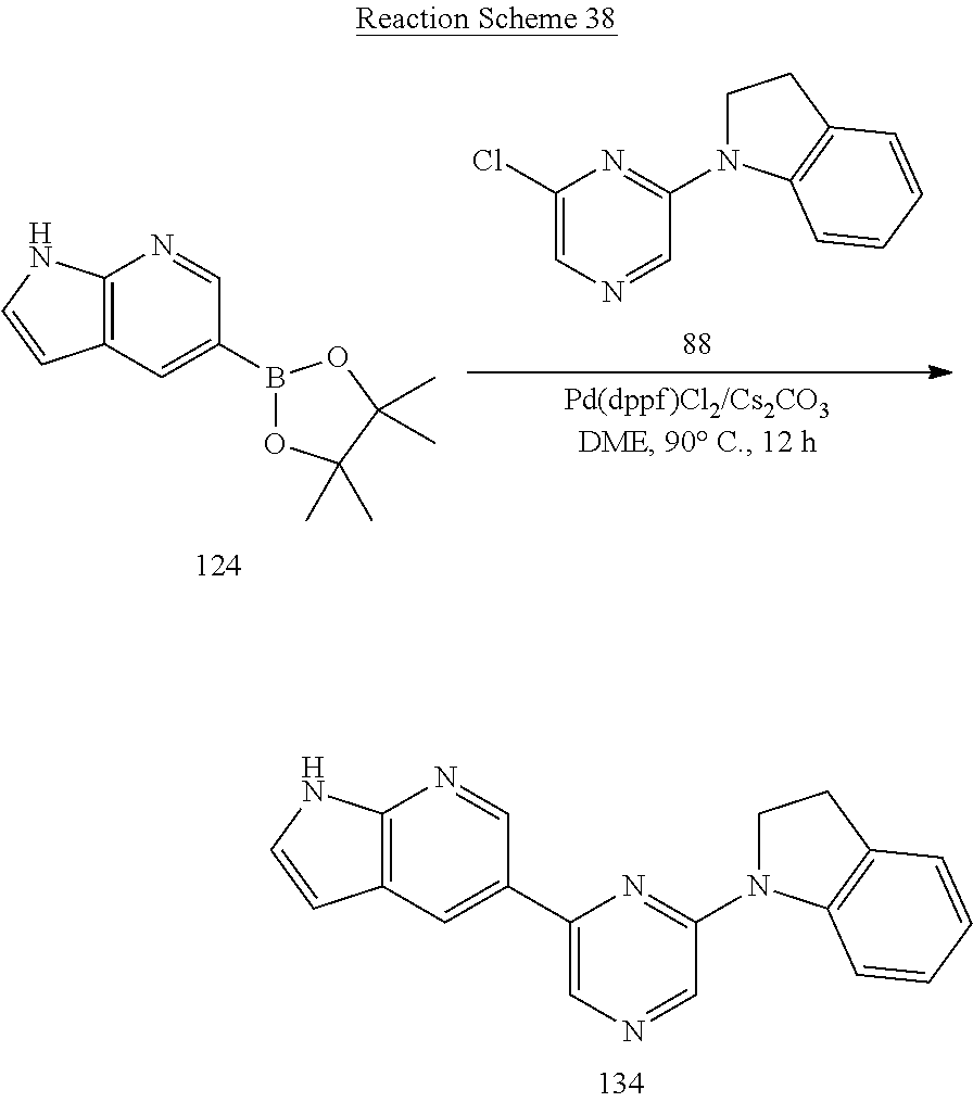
C12=C(C=C(B3OC(C)(C)C(C)(C)O3)C=N1)C=CN2.C1(Cl)=CN=CC(N2CCC3=C2C=CC=C3)=N1.C12=C(C=C(C3=CN=CC(N4CCC5=C4C=CC=C5)=N3)C=N1)C=CN2
